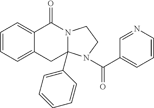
C1=CC=C2C(=C1)C(=O)N1C(C3=CC=CC=C3)(C2)N(C(C2=CC=CN=C2)=O)CC1
